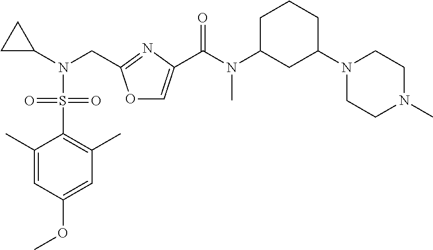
C1(C)=CC(OC)=CC(C)=C1S(N(C1CC1)CC1=NC(C(N(C)C2CC(N3CCN(C)CC3)CCC2)=O)=CO1)(=O)=O
